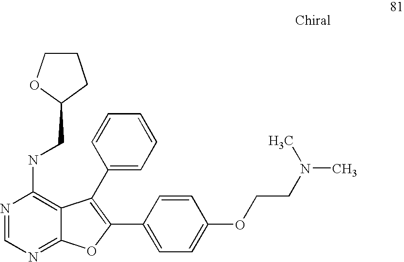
N1=CN=C2C(=C1NCC1CCCO1)C(C1=CC=CC=C1)=C(C1=CC=C(OCCN(C)C)C=C1)O2
